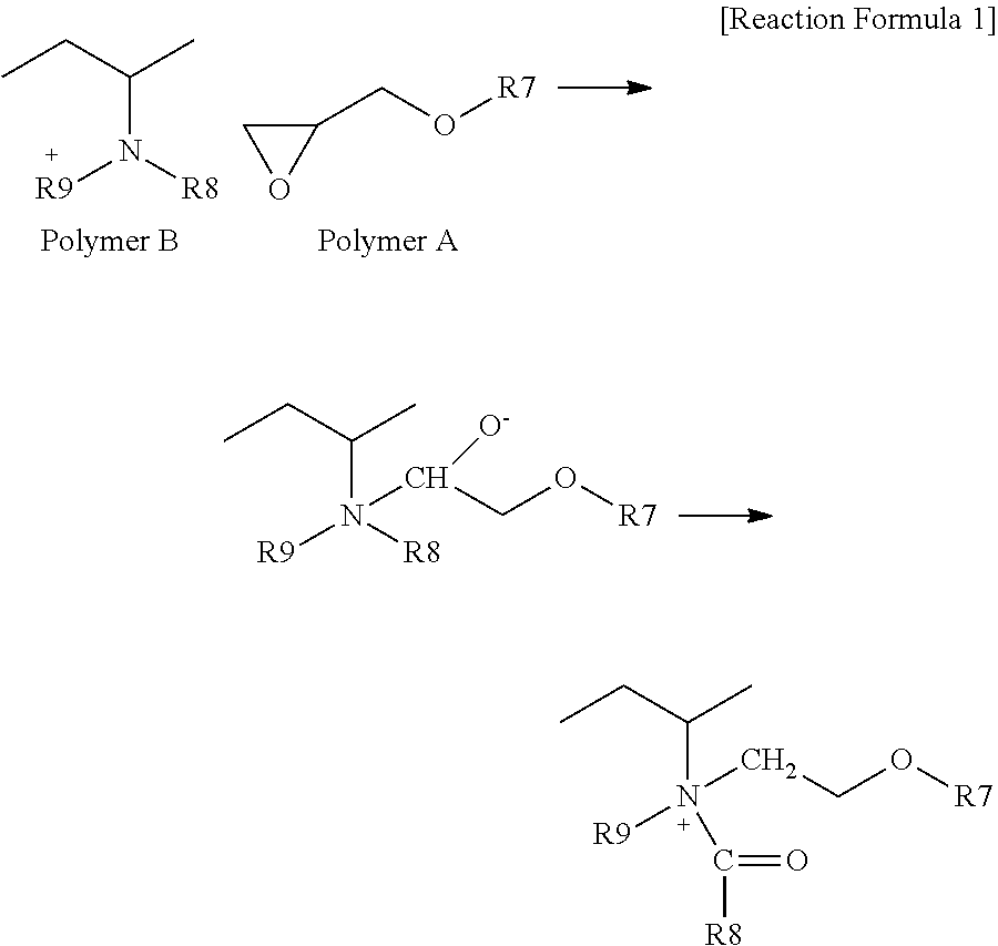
N(C(CC)C)([R8])[R9].C1(CO[R7])CO1.N(C(CC)C)([R8])([R9])C(CO[R7])[O-].N(C(CC)C)(C([R8])=O)([R9])CCO[R7]
